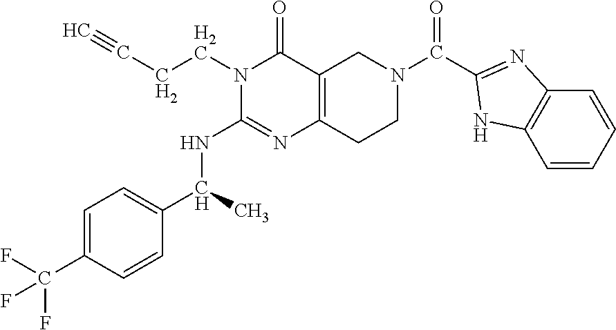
C1=C(C(F)(F)F)C=CC(C(C)NC2=NC3=C(C(=O)N2CCC#C)CN(C(=O)C2=NC4=C(C=CC=C4)N2)CC3)=C1
